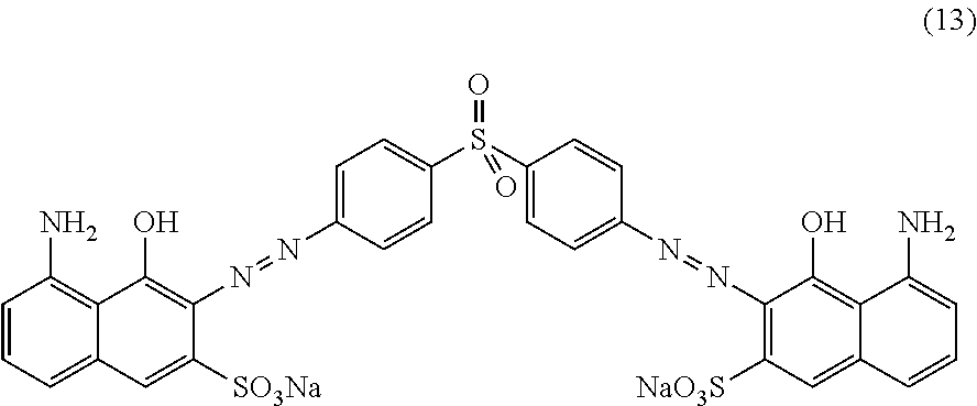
C1=C(N=NC2=C(O)C3=C(N)C=CC=C3C=C2[SO3Na])C=CC(S(C2=CC=C(N=NC3=C([NaO3S])C=C4C=CC=C(N)C4=C3O)C=C2)(=O)=O)=C1
